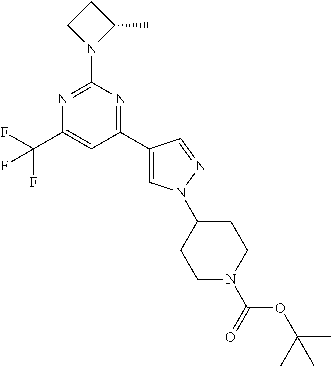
N1=C(N2C(C)CC2)N=C(C2=CN(C3CCN(C(=O)OC(C)(C)C)CC3)N=C2)C=C1C(F)(F)F
